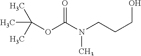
C(OC(N(CCCO)C)=O)(C)(C)C
